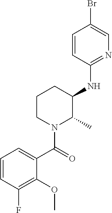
O(C1=C(F)C=CC=C1C(N1C(C)C(NC2=NC=C(Br)C=C2)CCC1)=O)C
